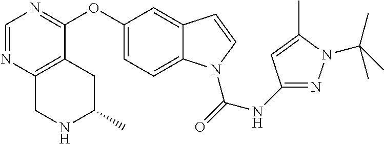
O(C1=CC=C2C(=C1)C=CN2C(=O)NC1=NN(C(C)(C)C)C(C)=C1)C1=NC=NC2=C1CC(C)NC2
